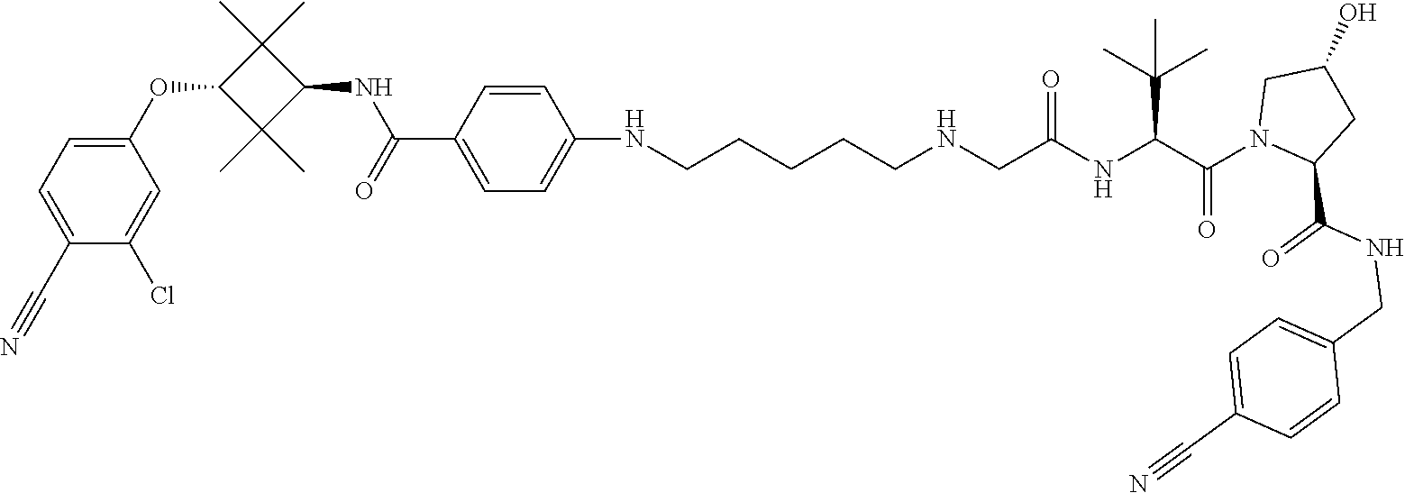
C1(C#N)=CC=C(OC2C(C)(C)C(NC(=O)C3=CC=C(NCCCCCNCC(NC(C(N4CC(O)CC4C(NCC4=CC=C(C#N)C=C4)=O)=O)C(C)(C)C)=O)C=C3)C2(C)C)C=C1Cl
